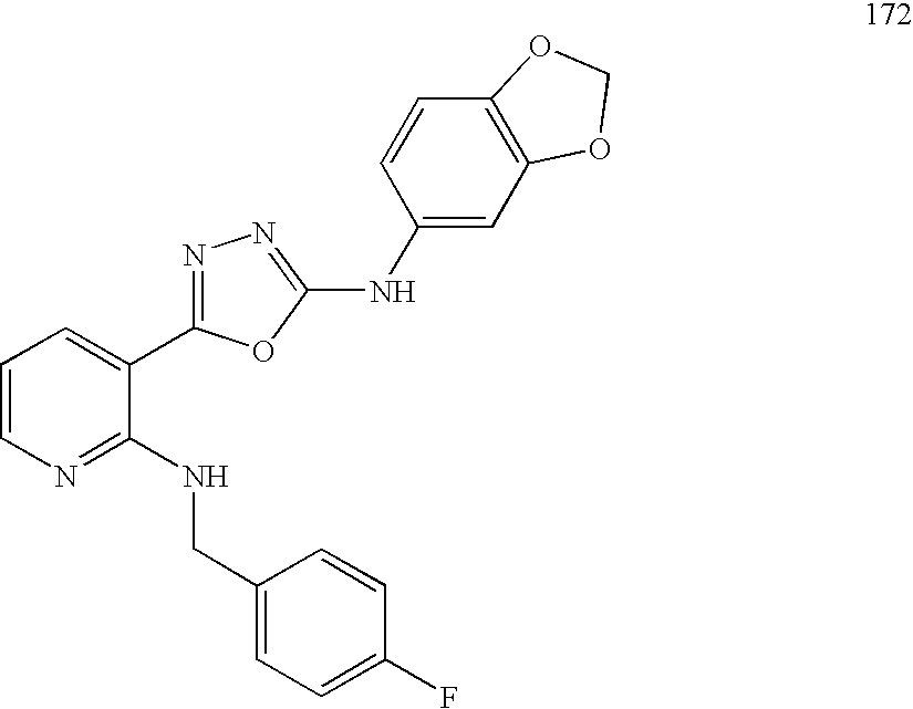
C1=CN=C(NCC2=CC=C(F)C=C2)C(C2=NN=C(NC3=CC4=C(C=C3)OCO4)O2)=C1
